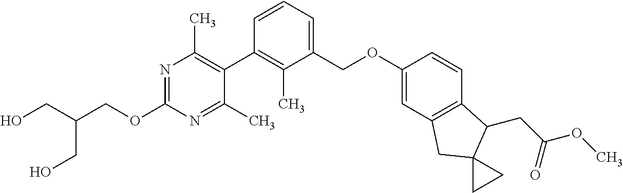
N1=C(OCC(CO)CO)N=C(C)C(C2=C(C)C(COC3=CC4=C(C=C3)C(CC(OC)=O)C3(C4)CC3)=CC=C2)=C1C
